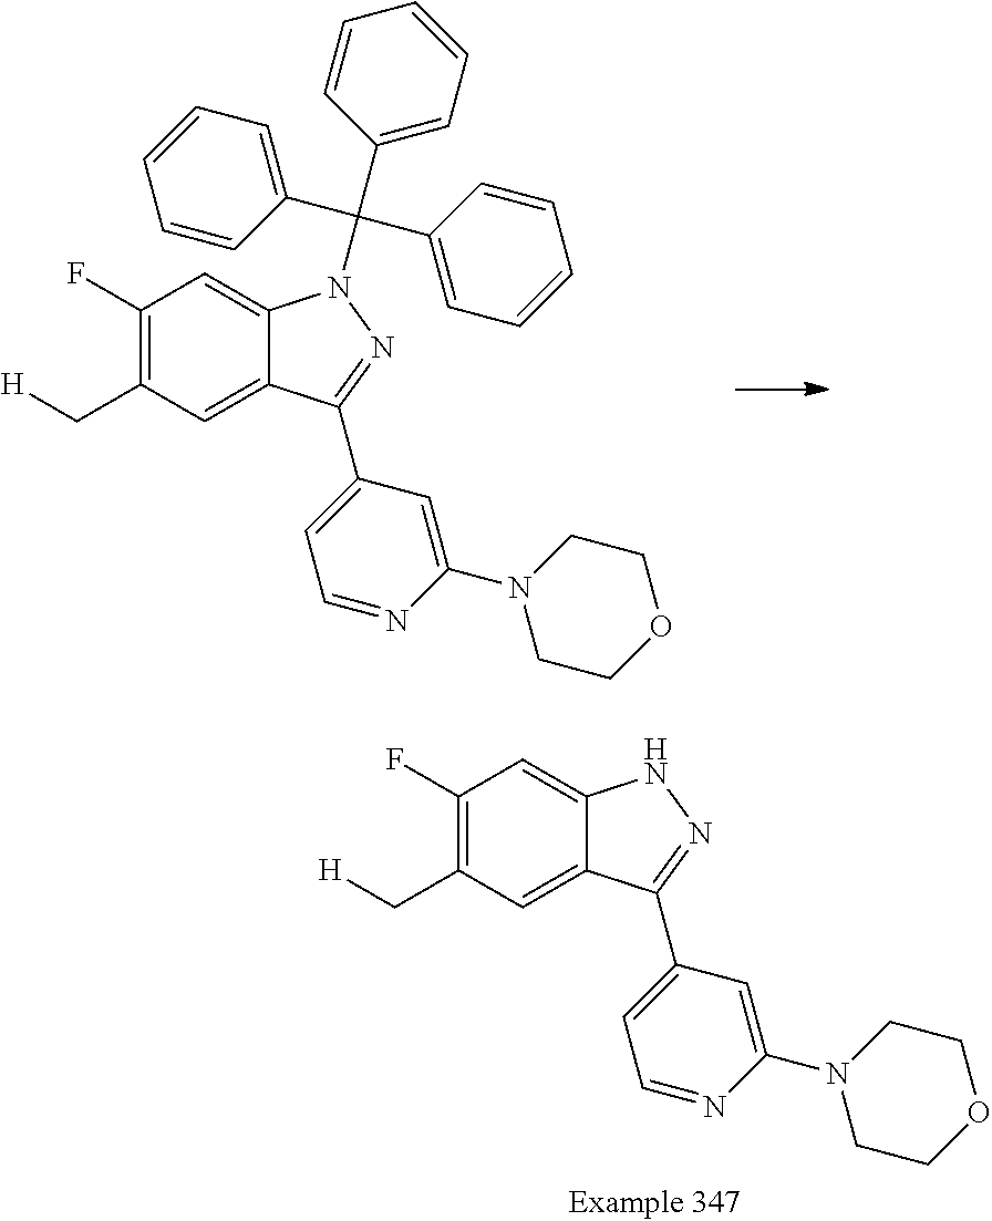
C1(F)=C(C[H])C=C2C(=C1)N(C(C1=CC=CC=C1)(C1=CC=CC=C1)C1=CC=CC=C1)N=C2C1=CC=NC(N2CCOCC2)=C1.C1(F)=C(C[H])C=C2C(=C1)NN=C2C1=CC=NC(N2CCOCC2)=C1
